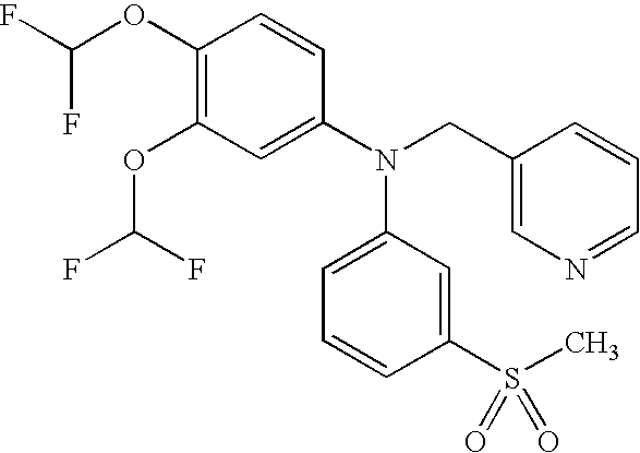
C1(OC(F)F)=C(OC(F)F)C=C(N(C2=CC=CC(S(C)(=O)=O)=C2)CC2=CN=CC=C2)C=C1
